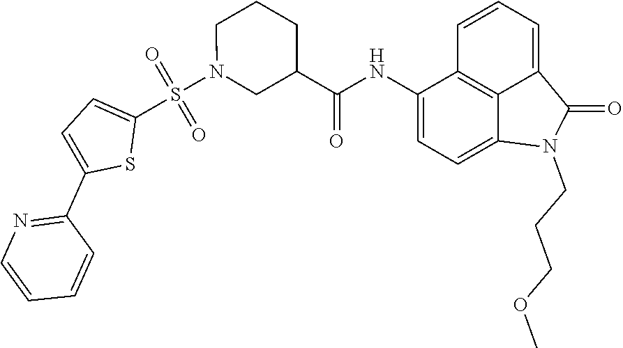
C1(NC(=O)C2CN(S(C3=CC=C(C4=NC=CC=C4)S3)(=O)=O)CCC2)=CC=C2C3=C1C=CC=C3C(=O)N2CCCOC
